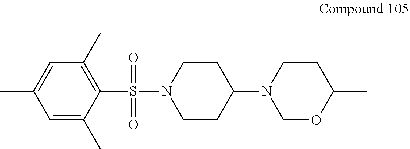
O=S(C1=C(C)C=C(C)C=C1C)(=O)N1CCC(N2CCC(C)OC2)CC1
